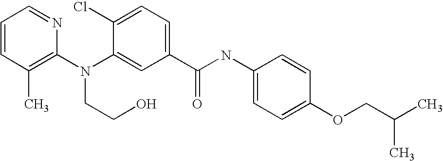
C1=CC(C)=C(N(C2=CC(C(NC3=CC=C(OCC(C)C)C=C3)=O)=CC=C2Cl)CCO)N=C1
